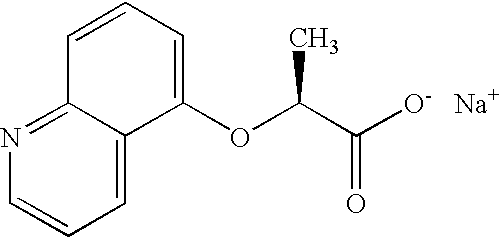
C1=C2C(=NC=C1)C=CC=C2OC(C([O-   Na+])=O)C
